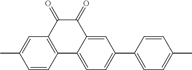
C1=CC2=C(C=C1C)C(=O)C(=O)C1=CC(C3=CC=C(C)C=C3)=CC=C21
